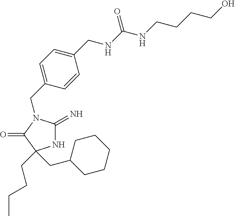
C1(CN2C(=N)NC(CCCC)(CC3CCCCC3)C2=O)=CC=C(CNC(NCCCCO)=O)C=C1
